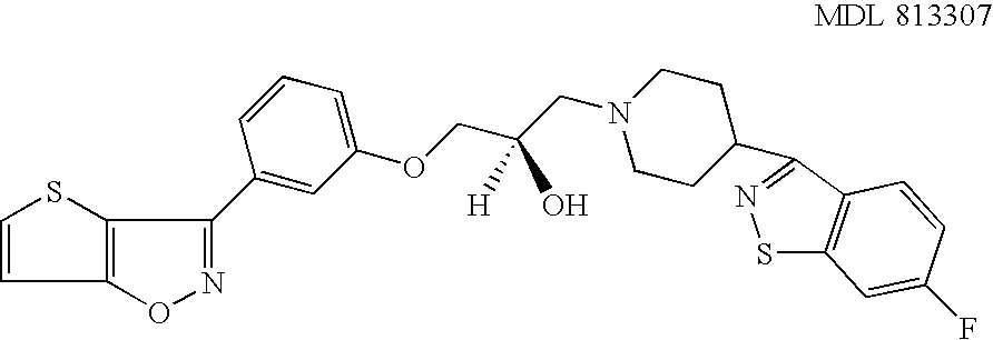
O1N=C(C2=CC(OCC(CN3CCC(C4=NSC5=C4C=CC(F)=C5)CC3)(O)[H])=CC=C2)C2=C1C=CS2
